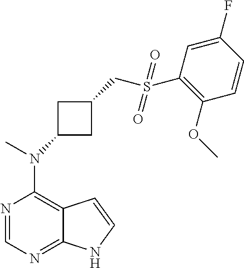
N1=CN=C2C(=C1N(C)C1CC(CS(C3=C(OC)C=CC(F)=C3)(=O)=O)C1)C=CN2
